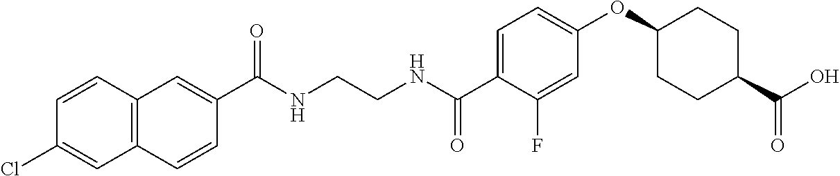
C(NCCNC(C1=CC=C(OC2CCC(C(O)=O)CC2)C=C1F)=O)(=O)C1=CC2=C(C=C1)C=C(Cl)C=C2
